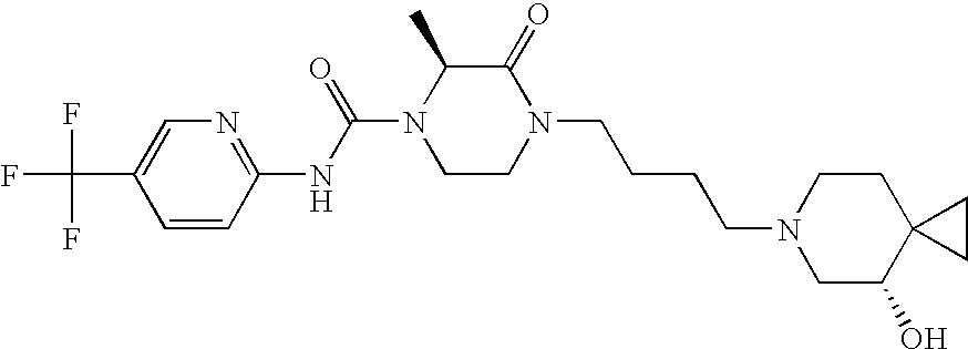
C1=CC(NC(N2CCN(CCCCN3CC(O)C4(CC3)CC4)C(=O)C2C)=O)=NC=C1C(F)(F)F
